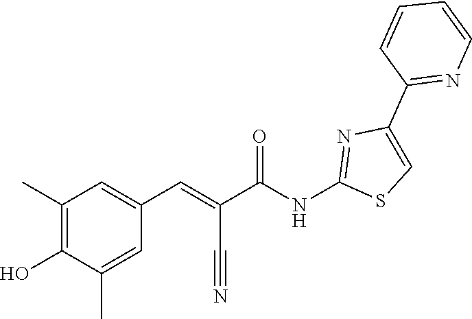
C1=CC(C2=CSC(NC(C(=CC3=CC(C)=C(O)C(C)=C3)C#N)=O)=N2)=NC=C1
